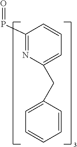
C1(P=O)=NC(CC2=CC=CC=C2)=CC=C1
